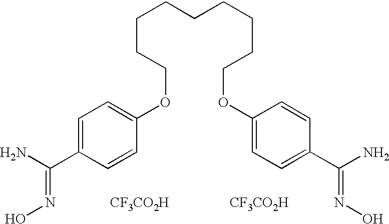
[CF3CO2H].[CF3CO2H].C1=C(C(N)=NO)C=CC(OCCCCCCCCCOC2=CC=C(C(N)=NO)C=C2)=C1
